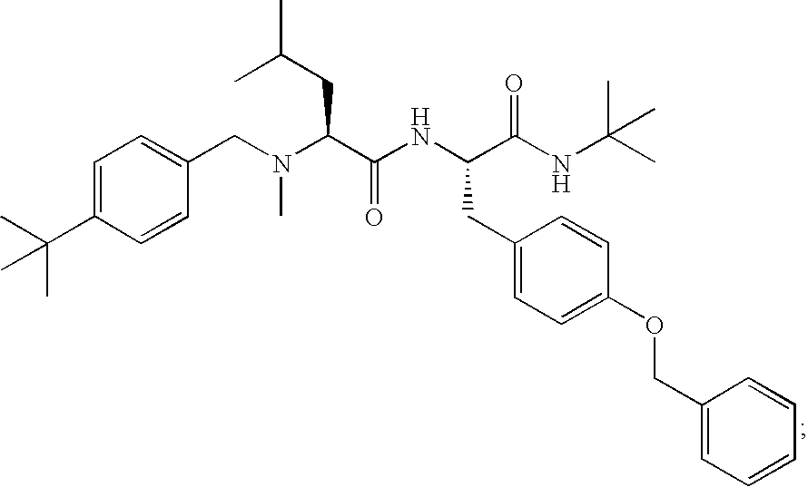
C(N(C(C(NC(C(NC(C)(C)C)=O)CC1=CC=C(OCC2=CC=CC=C2)C=C1)=O)CC(C)C)C)C1=CC=C(C(C)(C)C)C=C1
